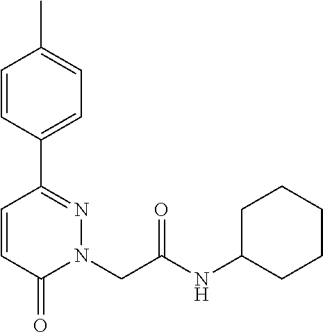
C1=CC(C2=NN(CC(NC3CCCCC3)=O)C(=O)C=C2)=CC=C1C
